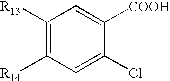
C1([R13])=C([R14])C=C(Cl)C([COOH])=C1
